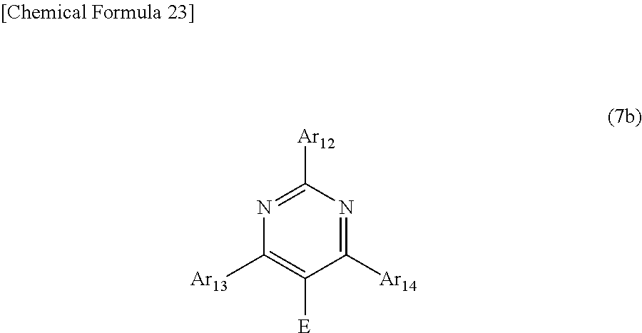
C1([Ar14])=NC([Ar12])=NC([Ar13])=C1[E]
